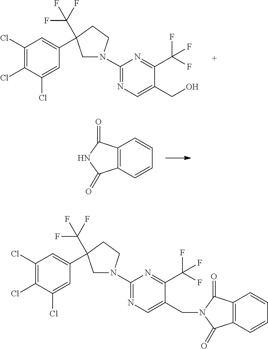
C12=C(C=CC=C1)C(=O)NC2=O.C1(Cl)=C(Cl)C(Cl)=CC(C2(C(F)(F)F)CN(C3=NC=C(CO)C(C(F)(F)F)=N3)CC2)=C1.C1(Cl)=C(Cl)C(Cl)=CC(C2(C(F)(F)F)CN(C3=NC=C(CN4C(=O)C5=C(C4=O)C=CC=C5)C(C(F)(F)F)=N3)CC2)=C1
